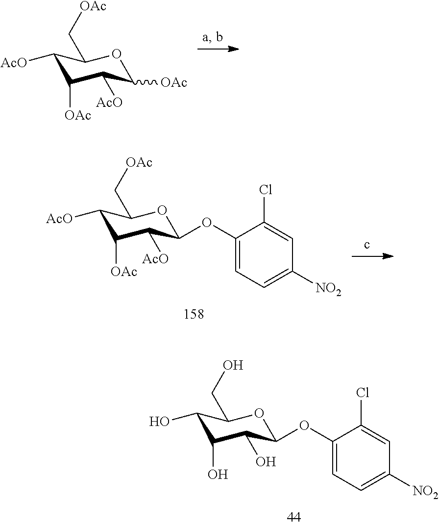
C1([AcO])C([OAc])C([AcO])C([OAc])OC1C[OAc].C1(O)C(O)C(O)C(OC2=CC=C([NO2])C=C2Cl)OC1CO.C1([AcO])C([OAc])C([AcO])C(OC2=CC=C([NO2])C=C2Cl)OC1C[OAc]
